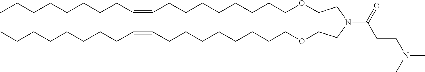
O(CCCCCCCCC=CCCCCCCCC)CCN(CCOCCCCCCCCC=CCCCCCCCC)C(CCN(C)C)=O
